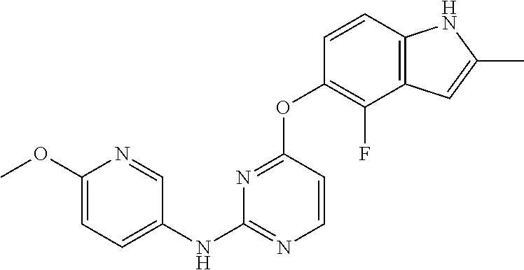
C1=C(OC)N=CC(NC2=NC=CC(OC3=C(F)C4=C(C=C3)NC(C)=C4)=N2)=C1
